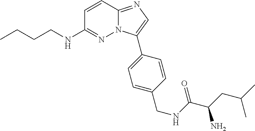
C1=CC2=NC=C(C3=CC=C(CNC(C(CC(C)C)N)=O)C=C3)N2N=C1NCCCC
